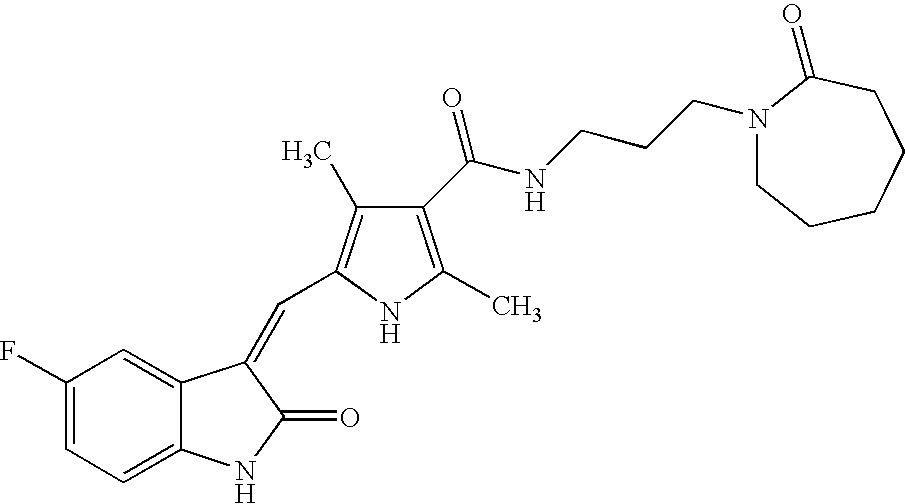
C1(F)=CC=C2C(=C1)C(=CC1=C(C)C(C(NCCCN3CCCCCC3=O)=O)=C(C)N1)C(=O)N2
